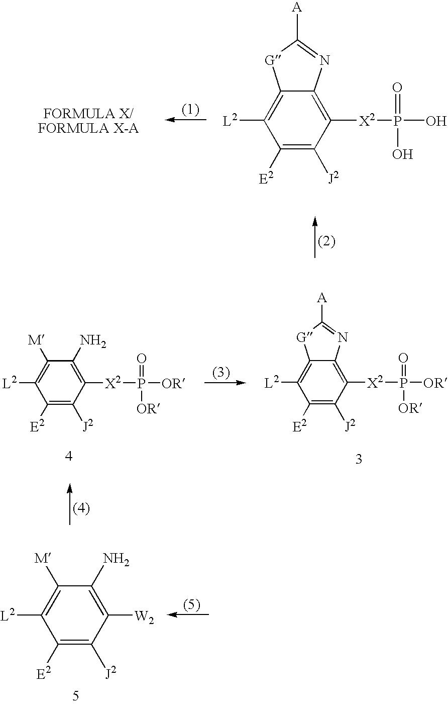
C1([M])=C([L2])C([E2])=C([J2])C([W2])=C1N.C12=C([L2])C([E2])=C([J2])C([X2]P(O)(=O)O)=C1N=C([A])[G]2.C12=C([L2])C([E2])=C([J2])C([X2]P([OR])(=O)[OR])=C1N=C([A])[G]2.C1([M])=C([L2])C([E2])=C([J2])C([X2]P([OR])(=O)[OR])=C1N
